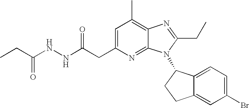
C1=C(CC(NNC(CC)=O)=O)N=C2C(=C1C)N=C(CC)N2C1C2=CC=C(Br)C=C2CC1
